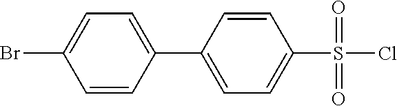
C1=CC(Br)=CC=C1C1=CC=C(S(Cl)(=O)=O)C=C1
